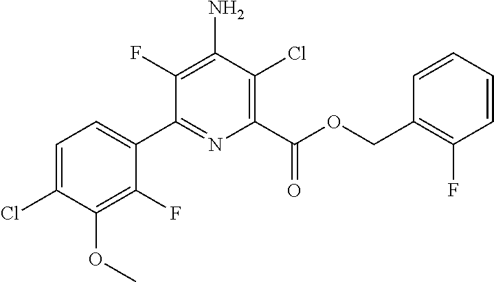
C1=C(Cl)C(OC)=C(F)C(C2=NC(C(OCC3=C(F)C=CC=C3)=O)=C(Cl)C(N)=C2F)=C1
